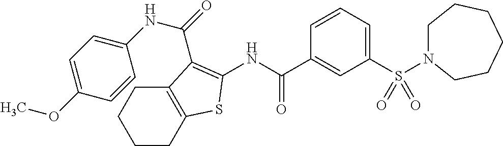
C1CC2=C(CC1)C(C(=O)NC1=CC=C(OC)C=C1)=C(NC(C1=CC(S(=O)(=O)N3CCCCCC3)=CC=C1)=O)S2
